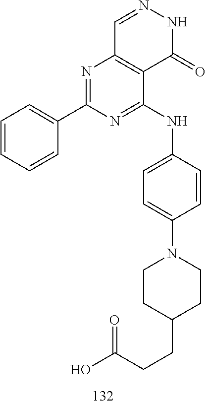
C1=NNC(=O)C2=C1N=C(C1=CC=CC=C1)N=C2NC1=CC=C(N2CCC(CCC(O)=O)CC2)C=C1
